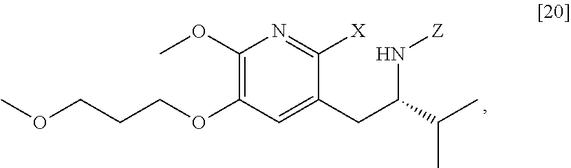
C1(OC)=C(OCCCOC)C=C(CC(N[Z])C(C)C)C([X])=N1
